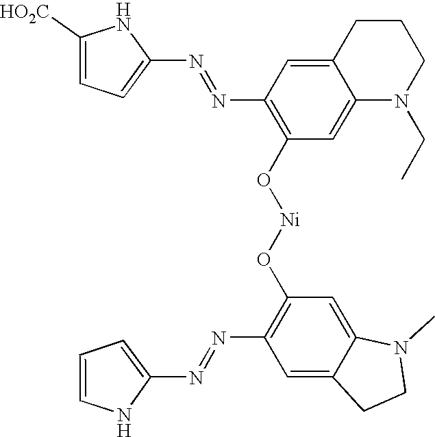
C1([HO2C])=CC=C(N=NC2=C(O[Ni]OC3=C(N=NC4=CC=CN4)C=C4C(=C3)N(C)CC4)C=C3C(=C2)CCCN3CC)N1
